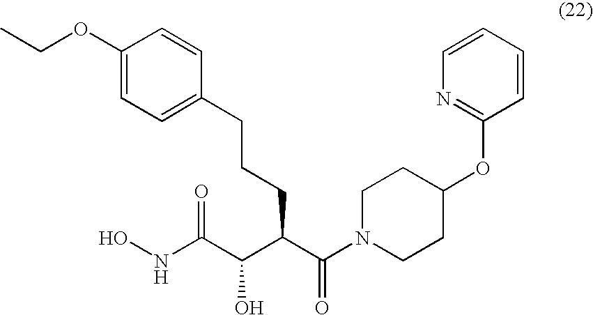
C1(OCC)=CC=C(CCCC(C(=O)N2CCC(OC3=NC=CC=C3)CC2)C(C(NO)=O)O)C=C1
